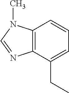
C12=C(C=CC=C1CC)N(C)C=N2
